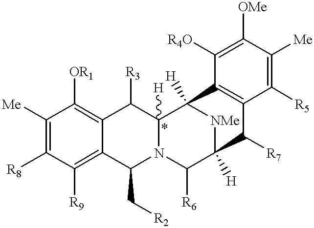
C1([Me])=C([R8])C([R9])=C2C(=C1[OR1])C([R3])C1([H])N(C2C[R2])C([R6])C2([H])[NMe]C1([H])C1=C(C2[R7])C([R5])=C([Me])C([OMe])=C1[R4O]
